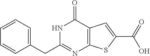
C1(CC2=NC3=C(C(=O)N2)C=C(C(=O)O)S3)=CC=CC=C1
